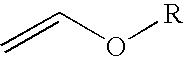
C=CO[R]
